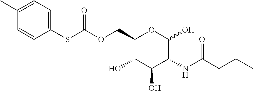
O(CC1C(O)C(O)C(NC(CCC)=O)C(O)O1)C(=O)SC1=CC=C(C)C=C1
